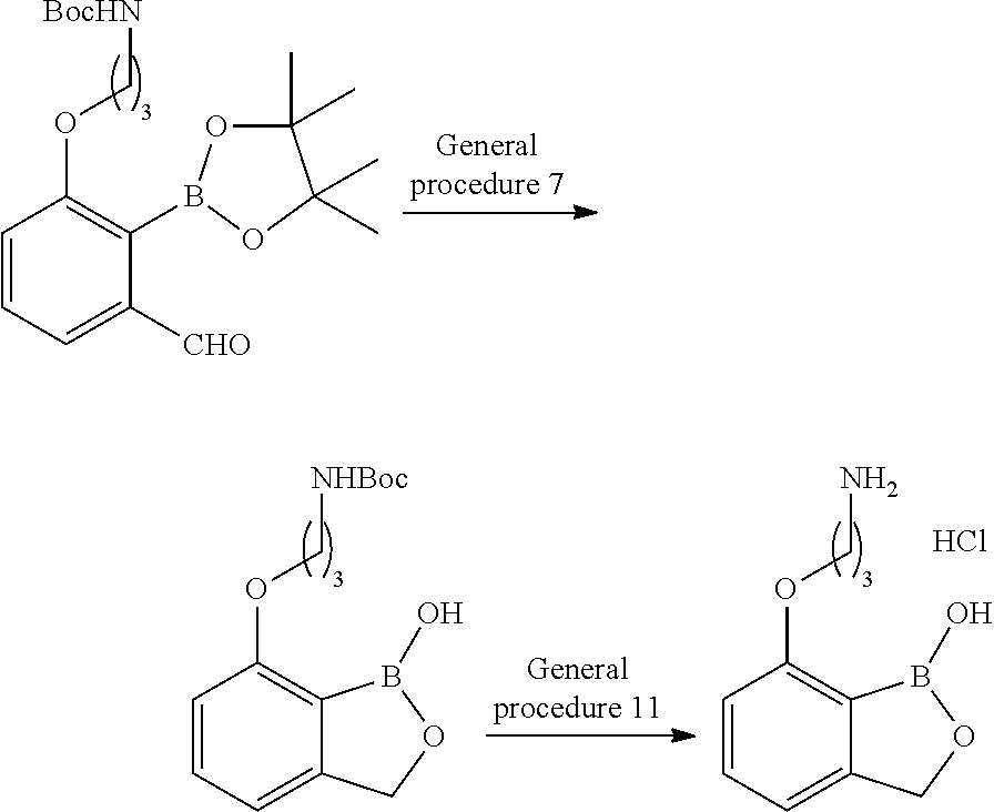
C1=CC=C([CHO])C(B2OC(C)(C)C(C)(C)O2)=C1OC[BocHN].C1=CC=C2C(=C1OCN)B(O)OC2.Cl.C1=CC=C2C(=C1OC[NHBoc])B(O)OC2
